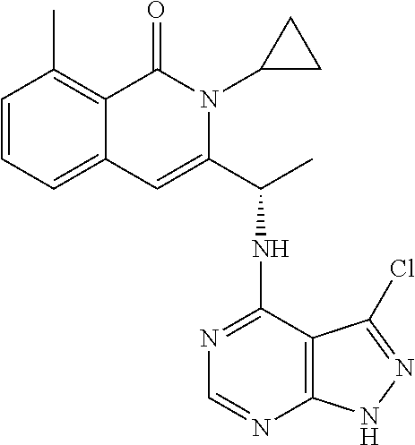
C1=CC=C2C(=C1C)C(=O)N(C1CC1)C(C(C)NC1=NC=NC3=C1C(Cl)=NN3)=C2
